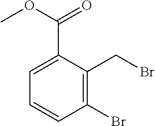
C1=C(C(OC)=O)C(CBr)=C(Br)C=C1
